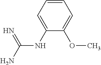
N(C(=N)N)C1=CC=CC=C1OC
